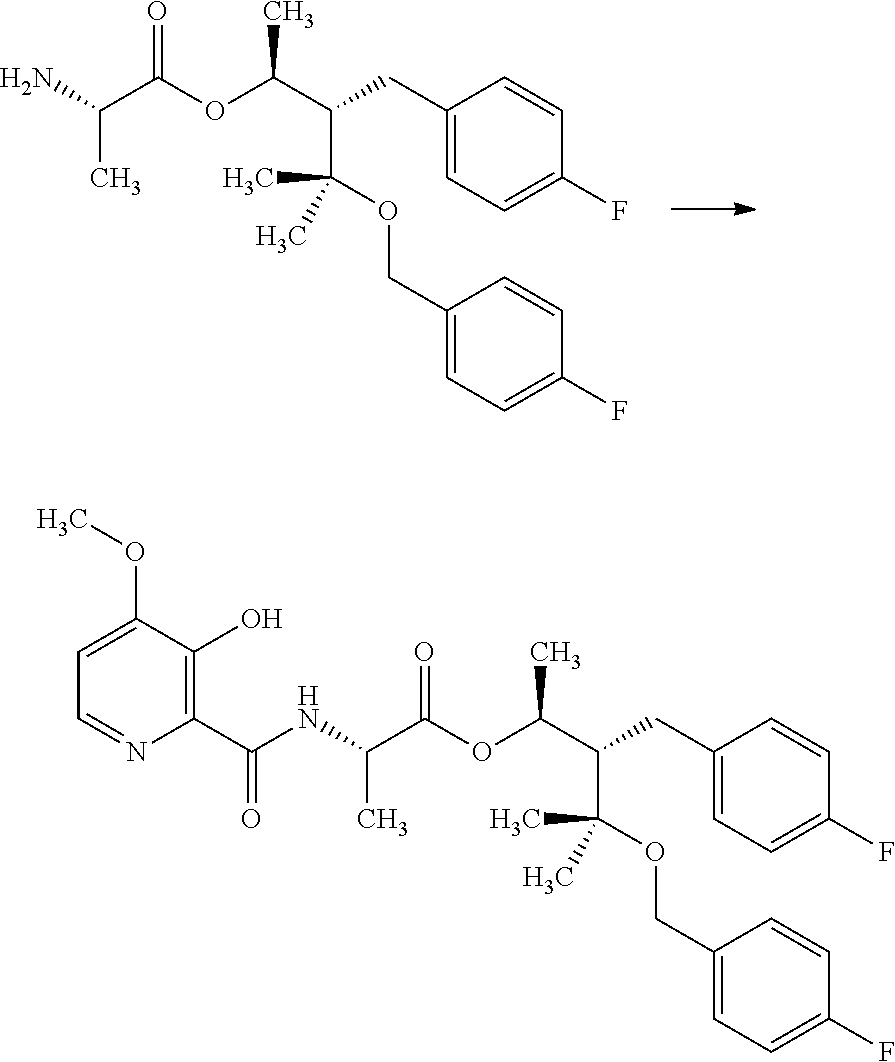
C(C1=CC=C(F)C=C1)C(C(OC(C(NC(C1=C(O)C(OC)=CC=N1)=O)C)=O)C)C(OCC1=CC=C(F)C=C1)(C)C.C(C1=CC=C(F)C=C1)C(C(OC(C(N)C)=O)C)C(OCC1=CC=C(F)C=C1)(C)C
